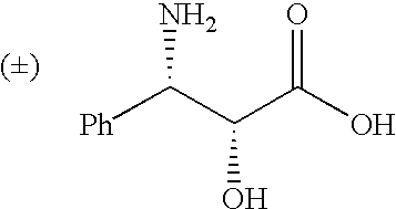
[Ph]C(C(C(O)=O)O)N
